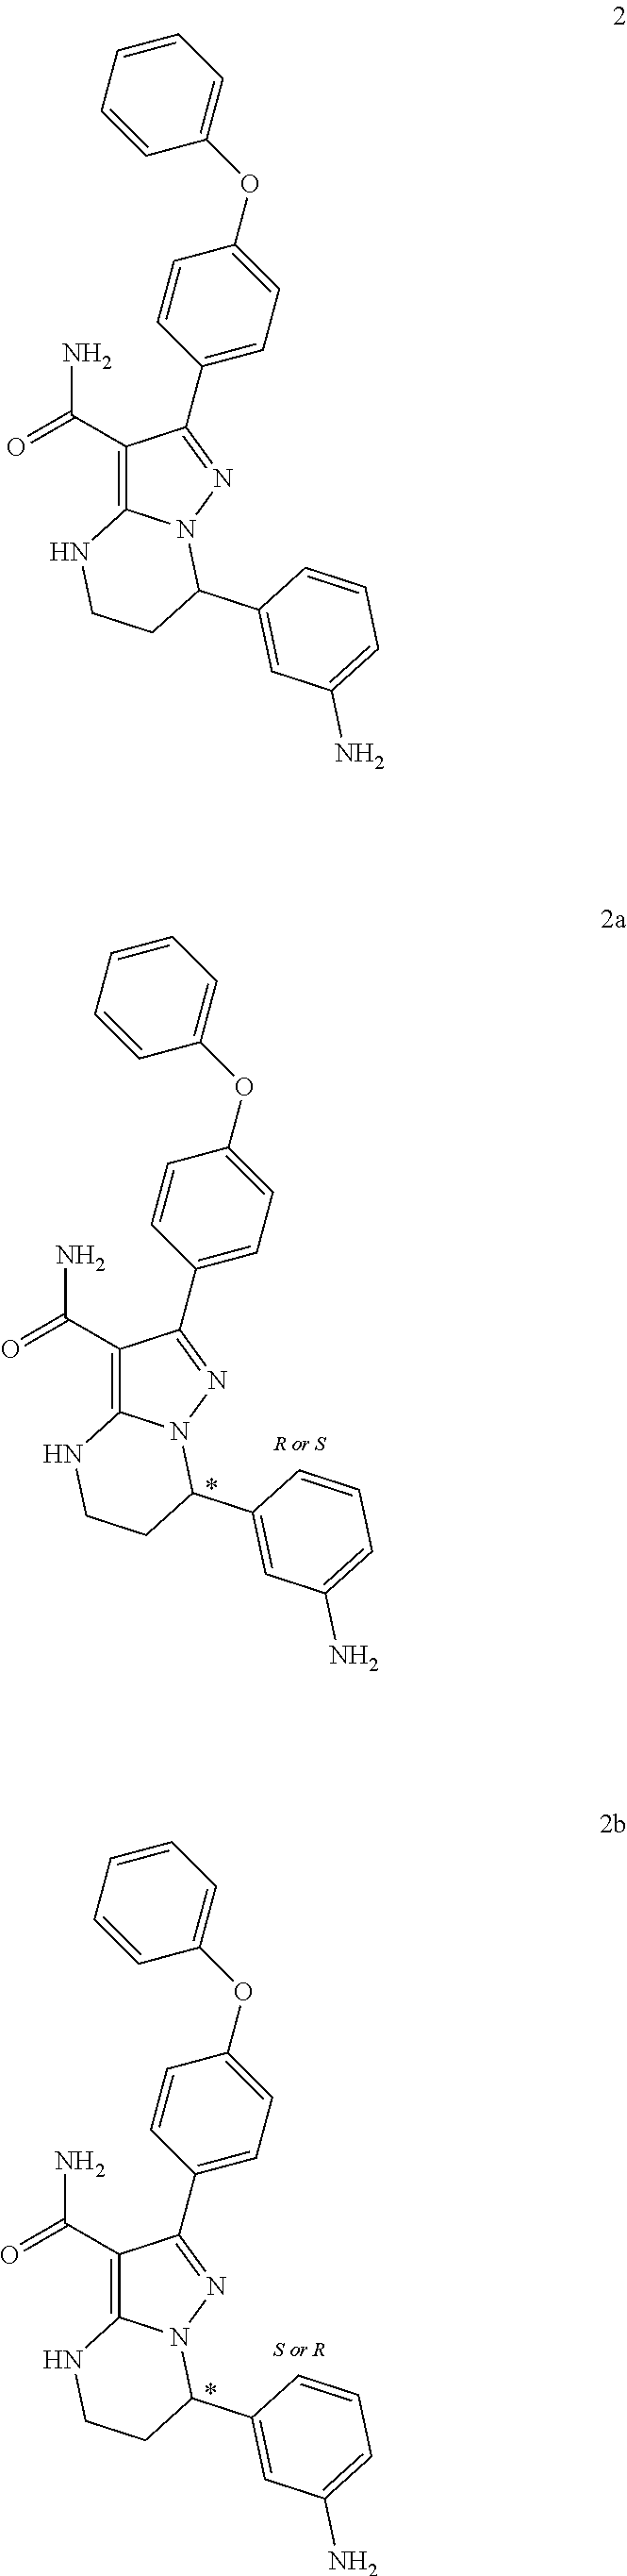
C1(C(=O)N)=C2N(N=C1C1=CC=C(OC3=CC=CC=C3)C=C1)C(C1=CC(N)=CC=C1)CCN2.C1(C(=O)N)=C2N(N=C1C1=CC=C(OC3=CC=CC=C3)C=C1)C(C1=CC(N)=CC=C1)CCN2.C1(C(=O)N)=C2N(N=C1C1=CC=C(OC3=CC=CC=C3)C=C1)C(C1=CC(N)=CC=C1)CCN2
